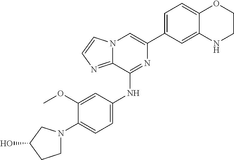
C1(C2=CC=C3C(=C2)NCCO3)=CN2C(=NC=C2)C(NC2=CC=C(N3CCC(O)C3)C(OC)=C2)=N1
